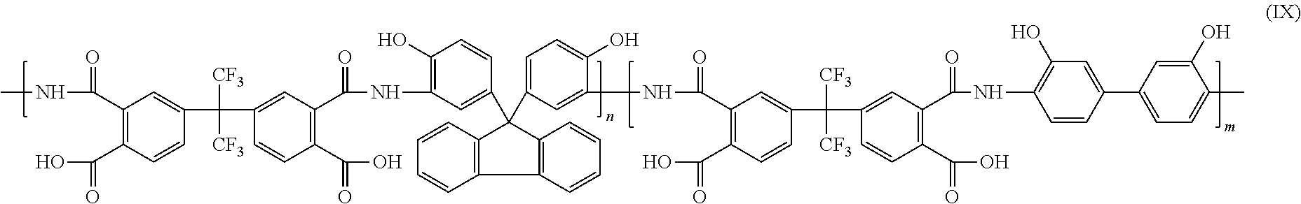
C1(C(NC)=O)=C(C(O)=O)C=CC(C(C2=CC(C(NC3=C(O)C=CC(C4(C5=CC=C(O)C(NC(C6=C(C(O)=O)C=CC(C(C7=CC(C(NC8=C(O)C=C(C9=CC=C(C)C(O)=C9)C=C8)=O)=C(C(O)=O)C=C7)([CF3])[CF3])=C6)=O)=C5)C5=C(C6=C4C=CC=C6)C=CC=C5)=C3)=O)=C(C(O)=O)C=C2)([CF3])[CF3])=C1
